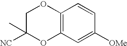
C12=C(C=C([OMe])C=C1)OC([NC])(C)CO2
